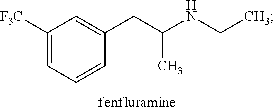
C1([F3C])=CC=CC(CC(NCC)C)=C1
